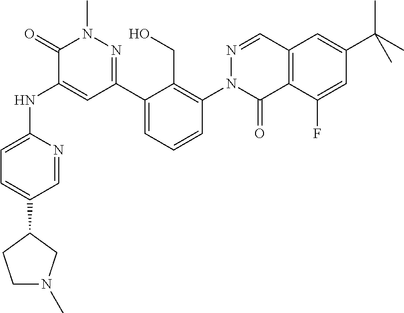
C1(=O)C(NC2=CC=C(C3CCN(C)C3)C=N2)=CC(C2=CC=CC(N3N=CC4=C(C3=O)C(F)=CC(C(C)(C)C)=C4)=C2CO)=NN1C
